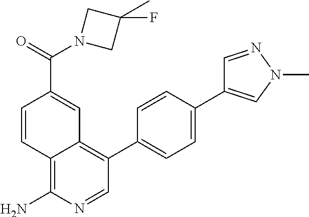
C1(C2=CC=C(C3=CN(C)N=C3)C=C2)=C2C(=C(N)N=C1)C=CC(C(N1CC(C)(F)C1)=O)=C2
